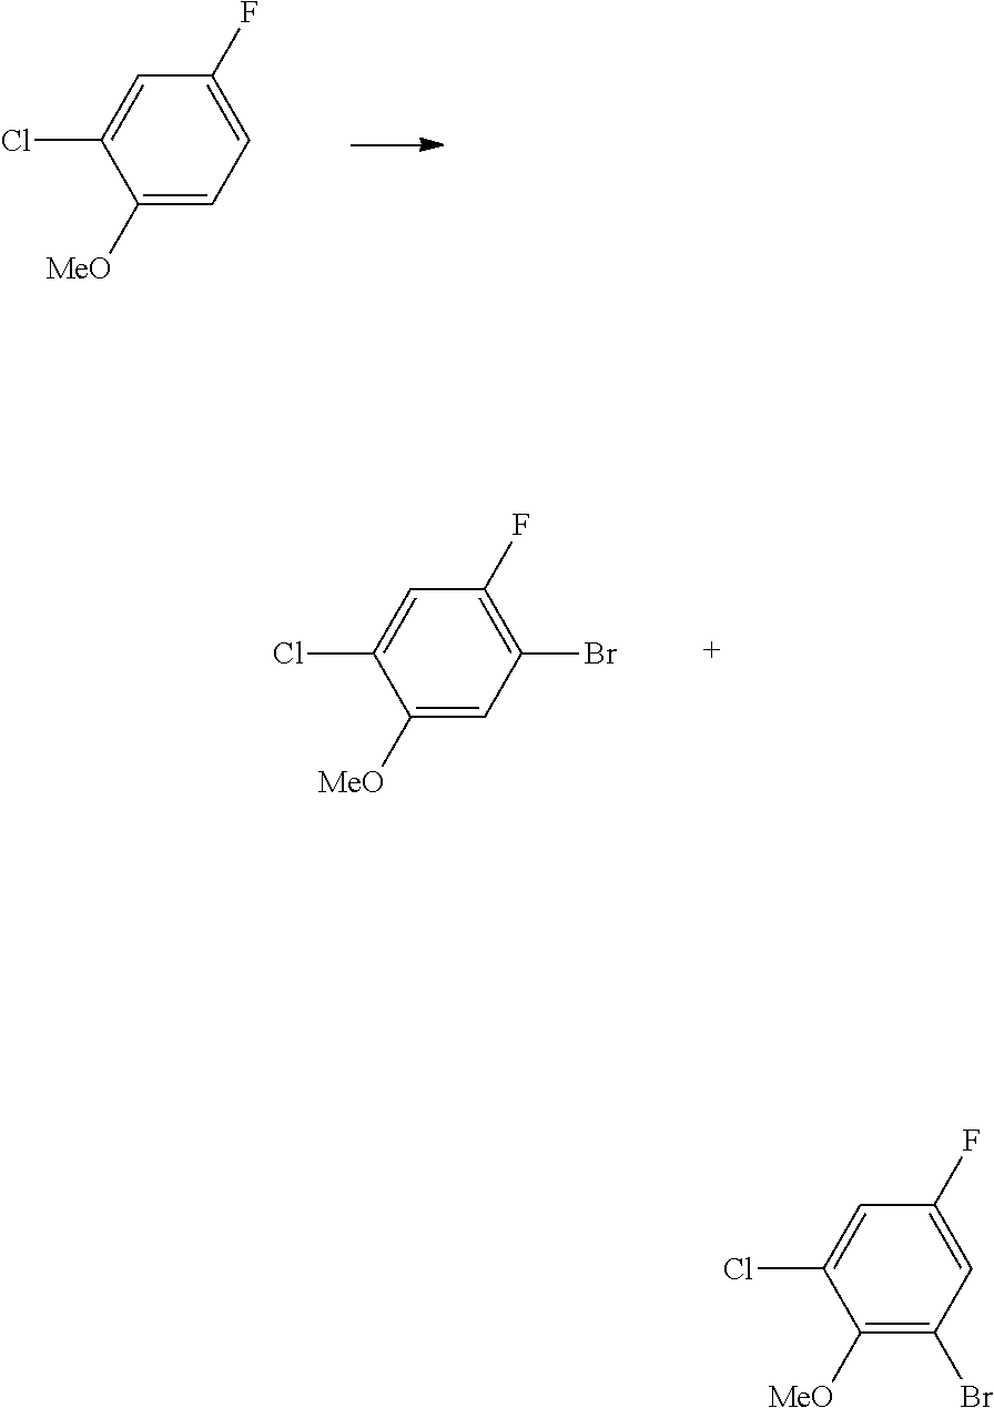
C1([MeO])=CC=C(F)C=C1Cl.C1([MeO])=CC(Br)=C(F)C=C1Cl.C1([MeO])=C(Br)C=C(F)C=C1Cl
